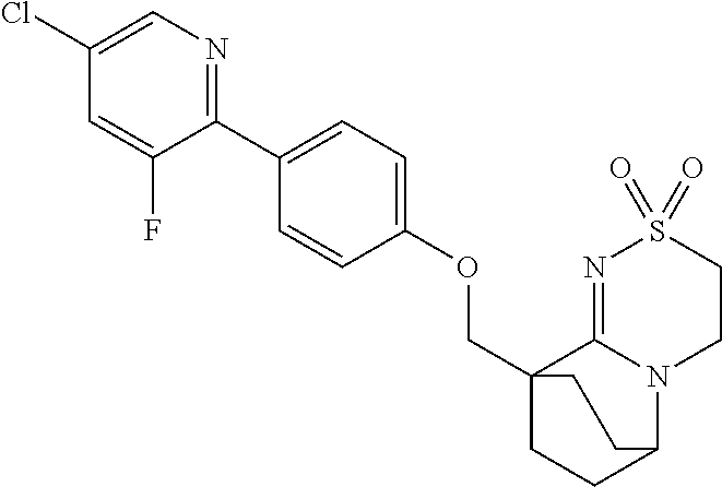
C(C12CCC(N3C1=NS(=O)(=O)CC3)CC2)OC1=CC=C(C2=NC=C(Cl)C=C2F)C=C1
